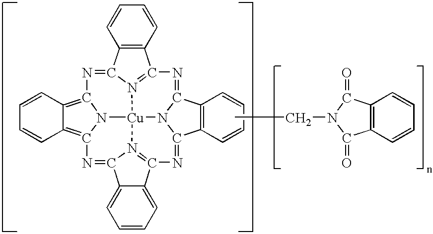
C1=CC2=C3N4C(=C2C=C1)N=C1C2=CC=CC=C2C2=N1[Cu]41N4C(=N2)C2=C(C=CC=C2)C4=NC2=N1C(=N3)C1=C2C=CC=C1.C12=C(C=CC=C1)C(=O)N(CCC)C2=O
